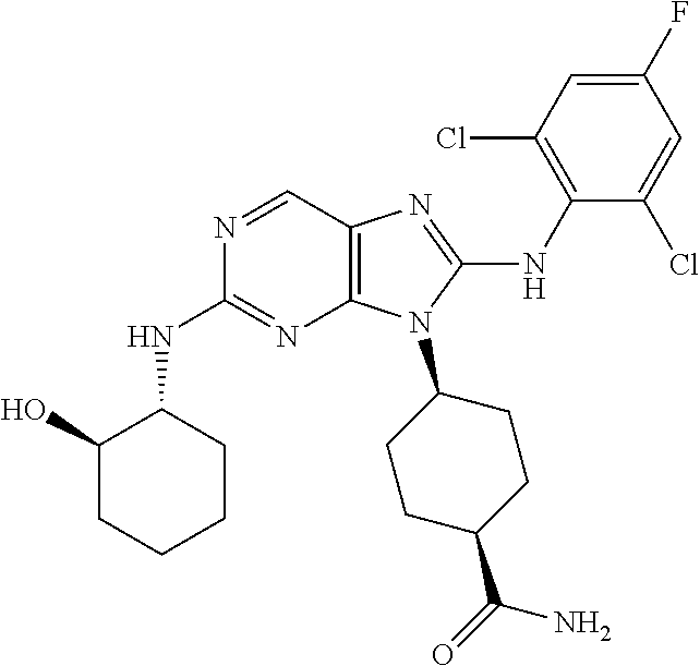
N1=CC2=C(N=C1NC1C(O)CCCC1)N(C1CCC(C(=O)N)CC1)C(NC1=C(Cl)C=C(F)C=C1Cl)=N2
